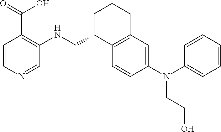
C12=C(C=C(N(C3=CC=CC=C3)CCO)C=C1)CCCC2CNC1=C(C(=O)O)C=CN=C1
